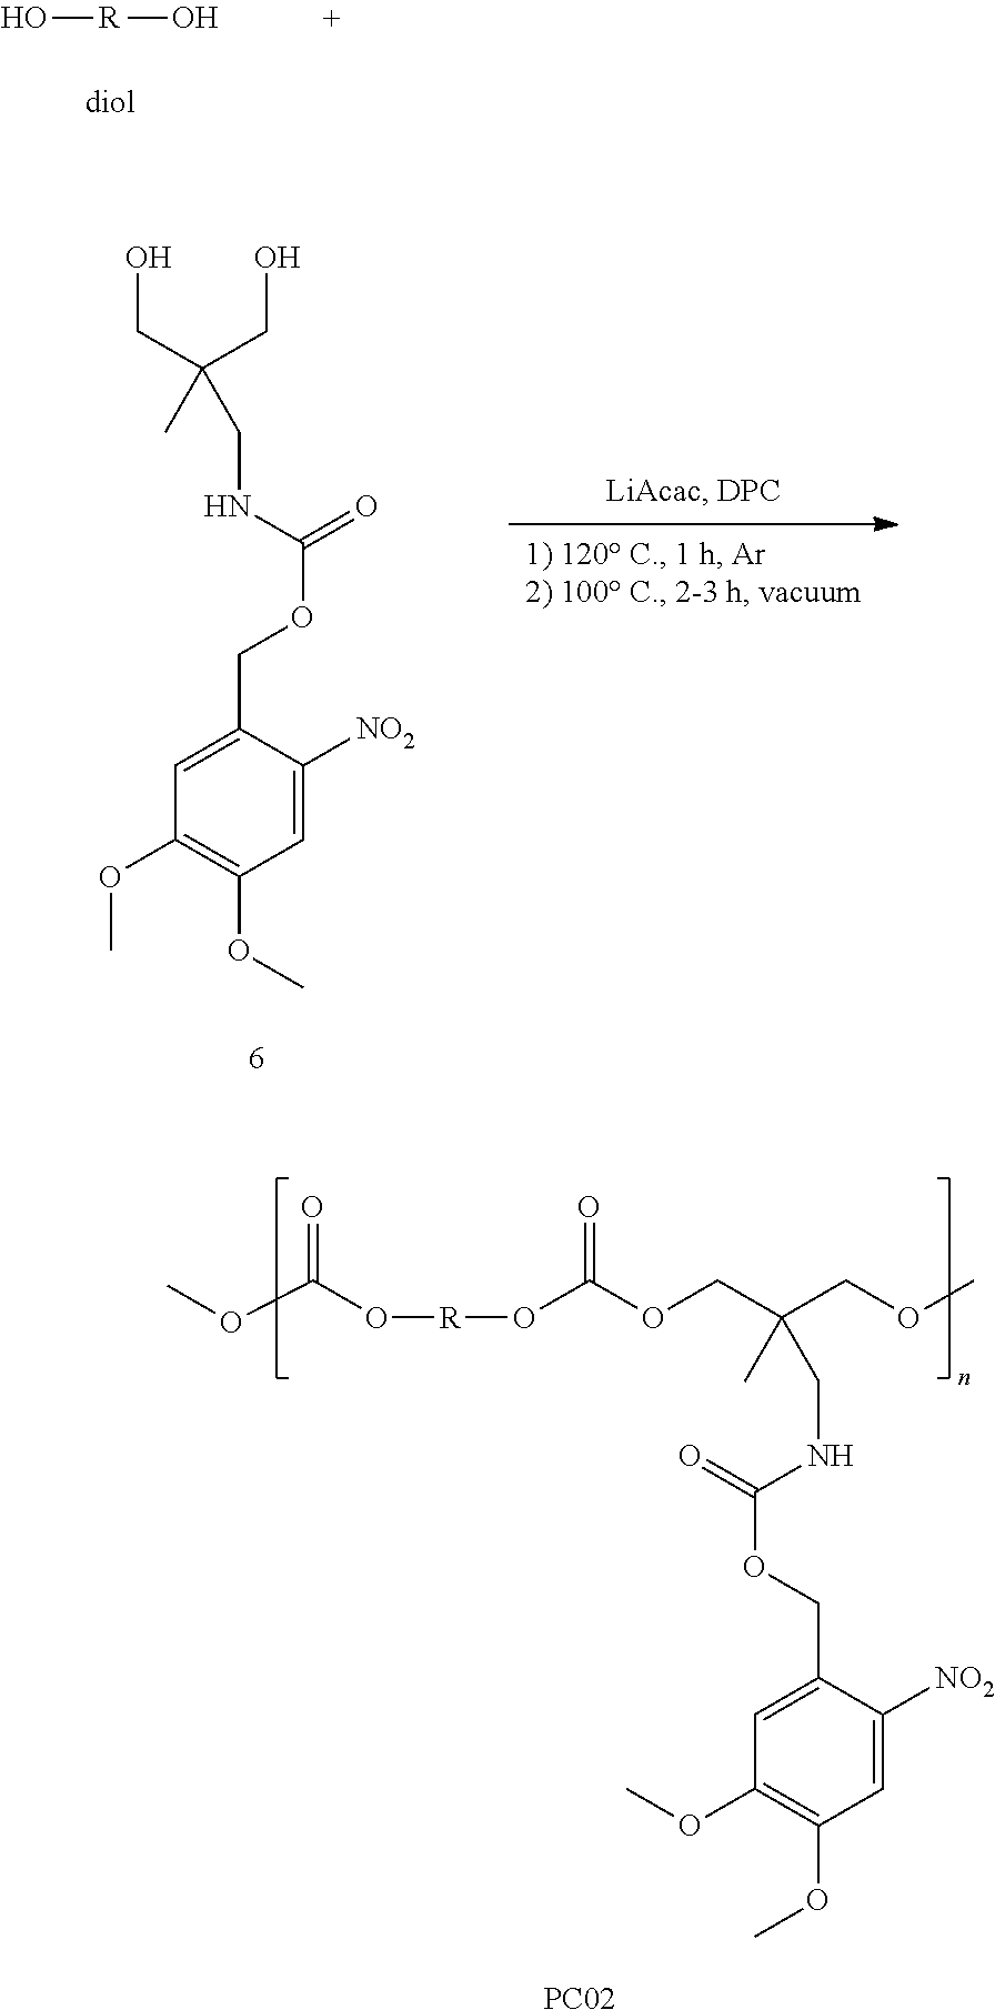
O[R]O.C(C1=CC(OC)=C(OC)C=C1[NO2])OC(=O)NCC(C)(CO)CO.COC(=O)O[R]OC(OCC(COC)(C)CNC(=O)OCC1=CC(OC)=C(OC)C=C1[NO2])=O.[PC02]
